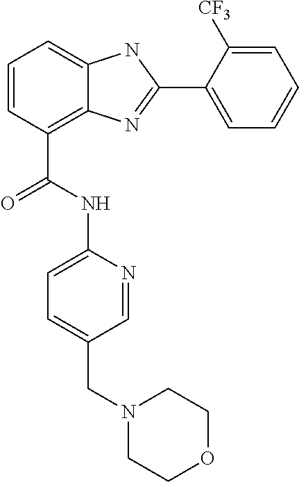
C1=CC(C(NC2=CC=C(CN3CCOCC3)C=N2)=O)=C2C(=C1)NC(C1=CC=CC=C1[CF3])=N2
